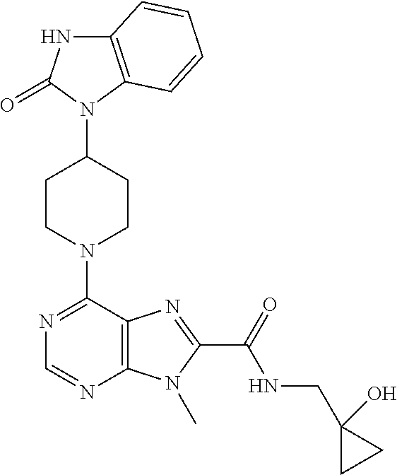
C1CN(C2=NC=NC3=C2N=C(C(NCC2(O)CC2)=O)N3C)CCC1N1C2=C(NC1=O)C=CC=C2
